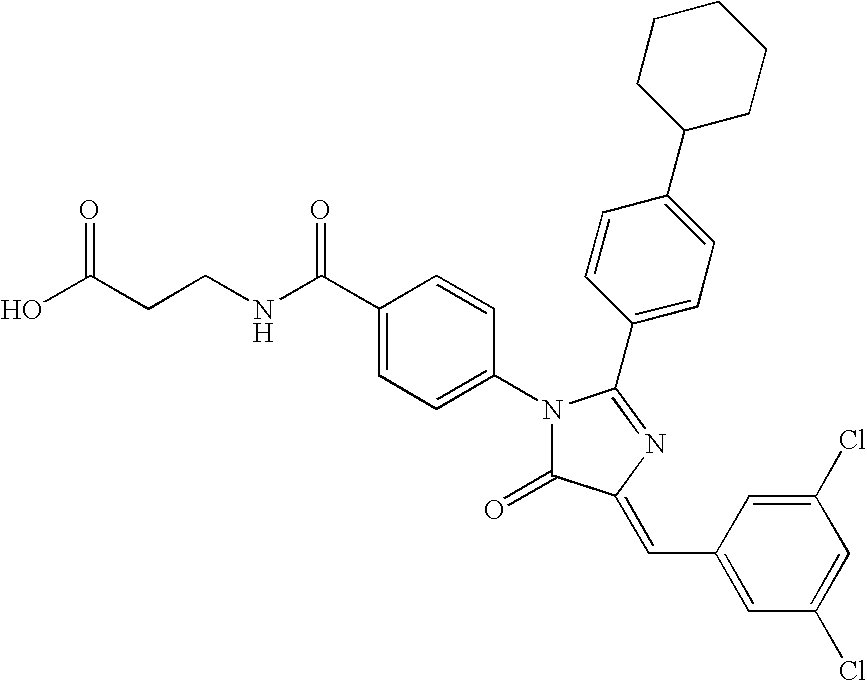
OC(CCNC(C1=CC=C(N2C(=O)C(=CC3=CC(Cl)=CC(Cl)=C3)N=C2C2=CC=C(C3CCCCC3)C=C2)C=C1)=O)=O
